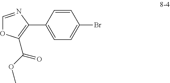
C1=CC(C2=C(C(OC)=O)OC=N2)=CC=C1Br
